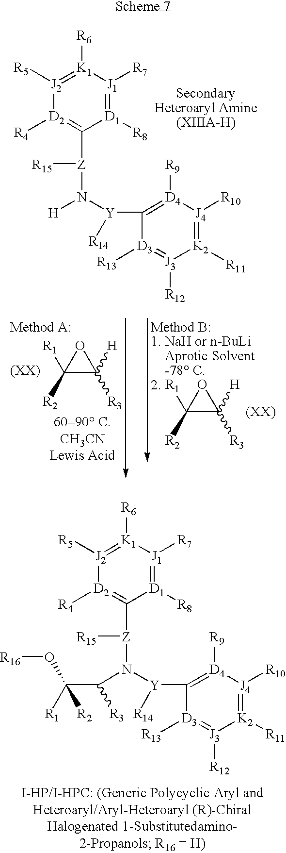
[Z](N([Y]([R14])C1=[D4]([R9])[J4]([R10])=[K2]([R11])[J3]([R12])=[D3]1[R13])C(C([R1])([R2])O[R16])[R3])([R15])C1=[D2]([R4])[J2]([R5])=[K1]([R6])[J1]([R7])=[D1]1[R8].C1([R2])([R1])C([R3])([H])O1.[D1]1([R8])=[J1]([R7])[K1]([R6])=[J2]([R5])[D2]([R4])=C1[Z](N([Y](C1=[D4]([R9])[J4]([R10])=[K2]([R11])[J3]([R12])=[D3]1[R13])[R14])[H])[R15].C1([R2])([R1])C([R3])([H])O1
